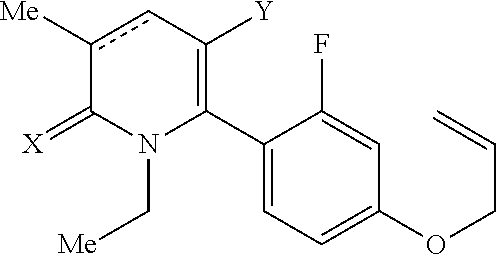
C1(C2=C([Y])cc([Me])C(=[X])N2C[Me])=CC=C(OCC=C)C=C1F
